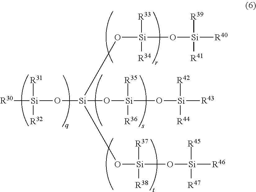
[R30][Si](O[Si](O[Si](O[Si]([R43])([R42])[R44])([R35])[R36])(O[Si](O[Si]([R40])([R39])[R41])([R33])[R34])O[Si](O[Si]([R46])([R45])[R47])([R37])[R38])([R31])[R32]
